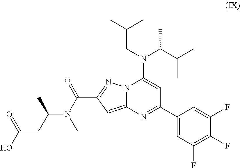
N12C(=CC(C(N(C)C(CC(O)=O)C)=O)=N1)N=C(C1=CC(F)=C(F)C(F)=C1)C=C2N(CC(C)C)C(C(C)C)C
